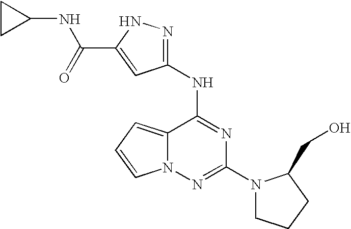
C12=CC=CN1N=C(N1CCCC1CO)N=C2NC1=NNC(C(NC2CC2)=O)=C1
